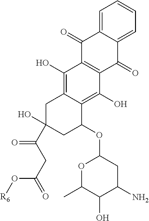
C1=C2C(=CC=C1)C(=O)C1=C(C2=O)C(O)=C2C(=C1O)C(OC1OC(C)C(O)C(N)C1)CC(C(CC(O[R6])=O)=O)(O)C2
